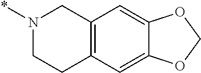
N1(*)CCC2=C(C1)C=C1C(=C2)OCO1
